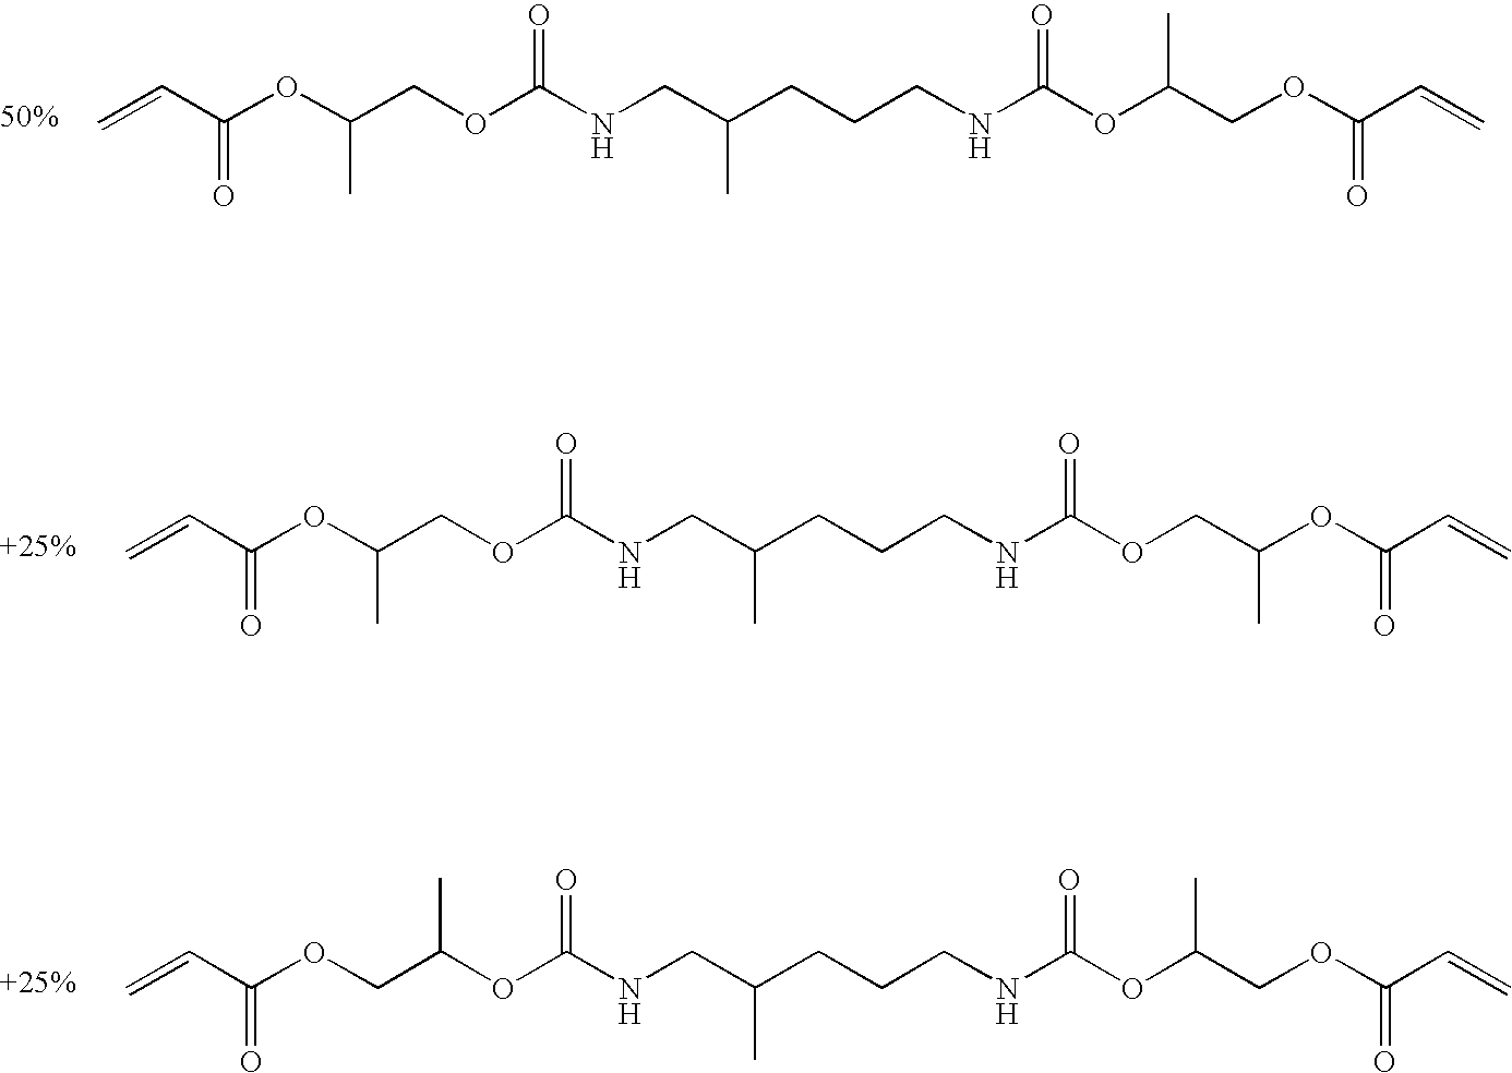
C=CC(OC(COC(NCC(CCCNC(OC(COC(C=C)=O)C)=O)C)=O)C)=O.C=CC(OC(COC(NCC(CCCNC(OCC(OC(C=C)=O)C)=O)C)=O)C)=O.C=CC(OCC(OC(NCC(CCCNC(OC(COC(C=C)=O)C)=O)C)=O)C)=O
